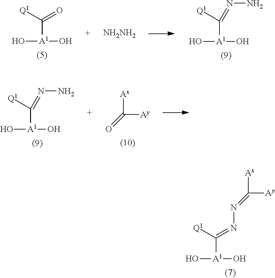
O[A1](O)C([Q1])=NN.O[A1](O)C([Q1])=O.[NH2NH2].O[A1](O)C([Q1])=NN.[Ax]C([Ay])=O.O[A1](O)C([Q1])=NN=C([Ay])[Ax]
